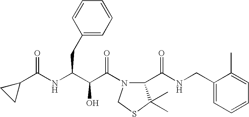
C1(C(NC(C(C(N2C(C(NCC3=CC=CC=C3C)=O)C(C)(C)SC2)=O)O)CC2=CC=CC=C2)=O)CC1
